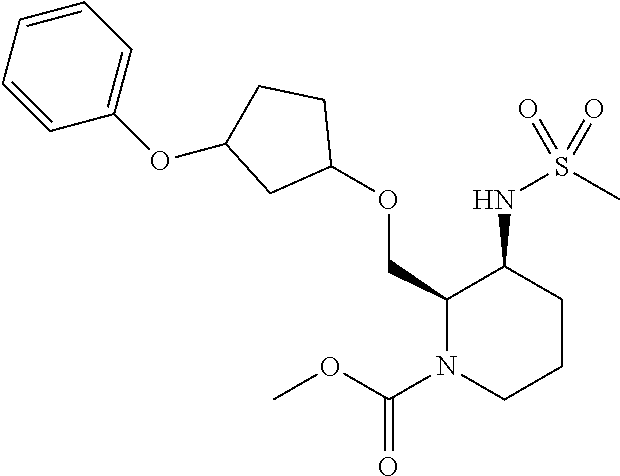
C1(COC2CCC(OC3=CC=CC=C3)C2)N(C(OC)=O)CCCC1NS(C)(=O)=O
